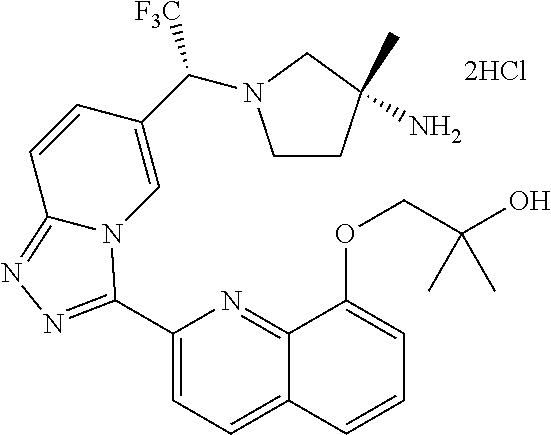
C1(C2=NN=C3N2C=C(C([F3C])N2CCC(C)(N)C2)C=C3)=CC=C2C(=N1)C(OCC(O)(C)C)=CC=C2
